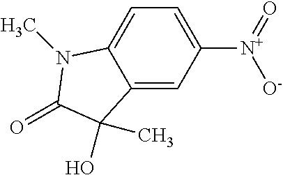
C12=CC([N+](=O)[O-])=CC=C1N(C)C(=O)C2(O)C
